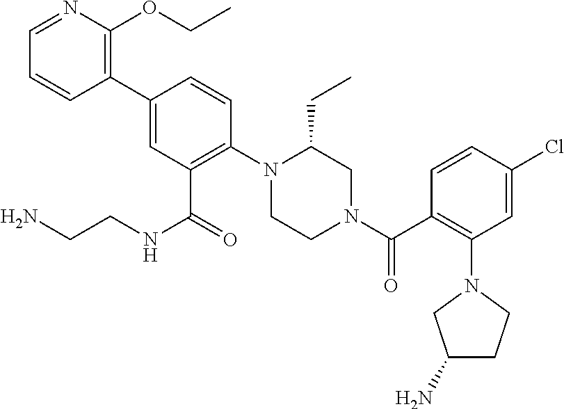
C1(C2=CC(C(=O)NCCN)=C(N3CCN(C(C4=C(N5CC(N)CC5)C=C(Cl)C=C4)=O)CC3CC)C=C2)=C(OCC)N=CC=C1
